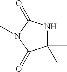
C1(C)(C)NC(=O)N(C)C1=O
